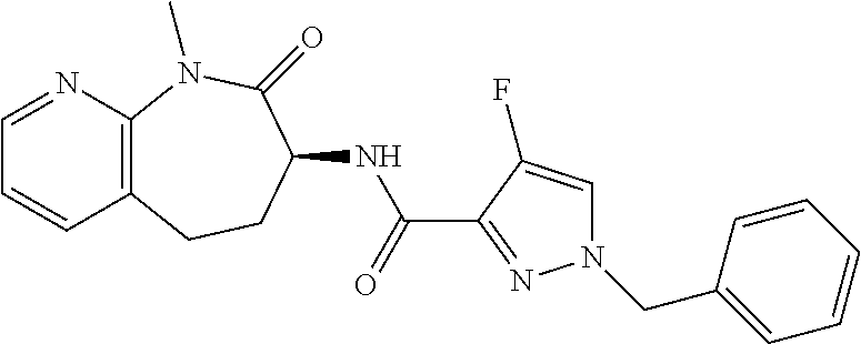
C1=NC2=C(C=C1)CCC(NC(C1=NN(CC3=CC=CC=C3)C=C1F)=O)C(=O)N2C
